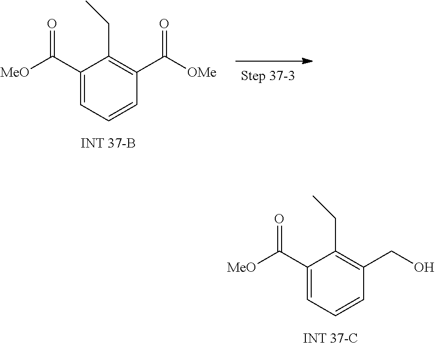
C1(C([MeO])=O)=CC=CC(CO)=C1CC.C1(C([MeO])=O)=CC=CC(C([OMe])=O)=C1CC
